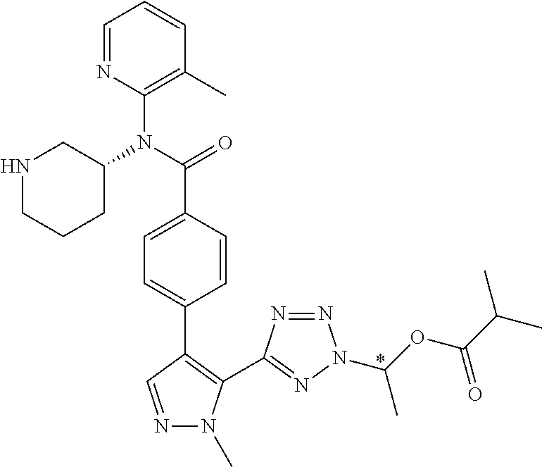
C1=NC(N(C2CNCCC2)C(C2=CC=C(C3=C(C4=NN(C(OC(C(C)C)=O)C)N=N4)N(C)N=C3)C=C2)=O)=C(C)C=C1.*
